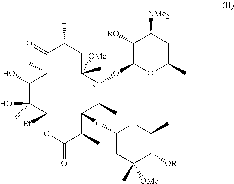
C1(=O)C(C)C(O)C(C)(O)C([Et])OC(=O)C(C)C(OC2CC(C)([OMe])C([OR])C(C)O2)C(C)C(OC2OC(C)CC([NMe2])C2[RO])C([OMe])(C)CC1C
